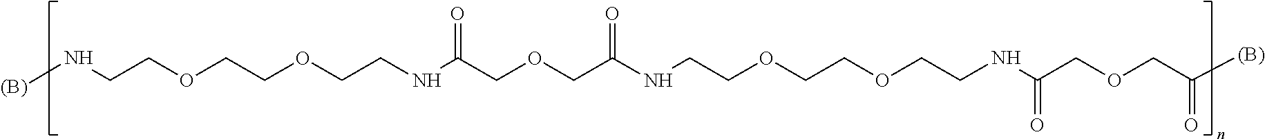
[(B)]NCCOCCOCCNC(COCC(NCCOCCOCCNC(COCC([(B)])=O)=O)=O)=O
